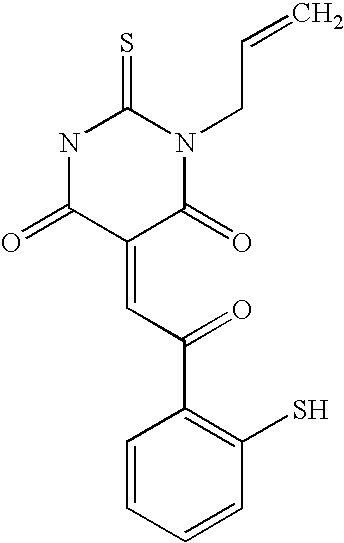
O=C1C(=CC(=O)C2=C(S)C=CC=C2)C(=O)N(CC=C)C(=S)N1
